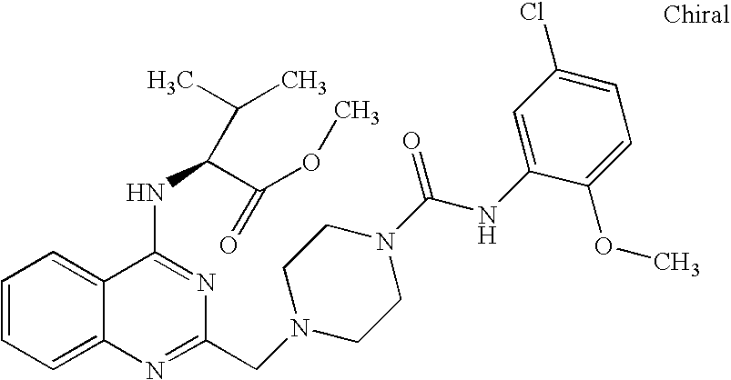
C1=CC=C2C(=C1)C(NC(C(OC)=O)C(C)C)=NC(CN1CCN(C(NC3=CC(Cl)=CC=C3OC)=O)CC1)=N2
